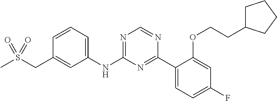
C1(NC2=NC=NC(C3=CC=C(F)C=C3OCCC3CCCC3)=N2)=CC=CC(CS(C)(=O)=O)=C1
